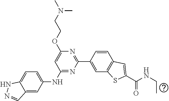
C1=C(NC2=NC(C3=CC4=C(C=C3)C=C(C(NCC)=O)S4)=NC(OCCN(C)C)=C2)C=C2C(=C1)NN=C2
